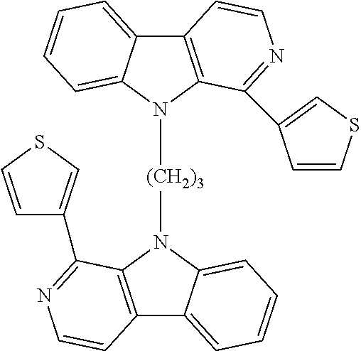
C12=C(N([(CH2)3]N3C4=C(C5=CC=CC=C35)C=CN=C4C3=CSC=C3)C3=CC=CC=C13)C(C1=CSC=C1)=NC=C2
